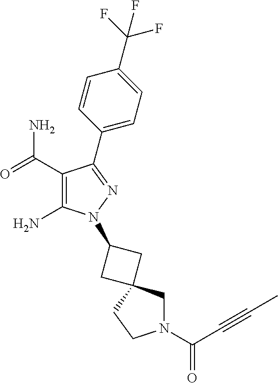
C1(C(=O)N)=C(N)N(C2CC3(C2)CN(C(C#CC)=O)CC3)N=C1C1=CC=C(C(F)(F)F)C=C1
